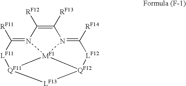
[QF11]12[LF11]C([RF11])=N3[MF1]14N(=C([RF14])[LF12][QF12]4[LF13]2)C([RF13])=C3[RF12]
